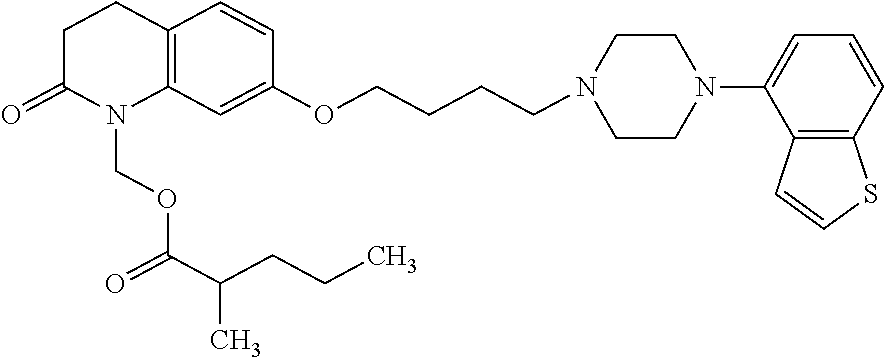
C1C(=O)N(COC(C(C)CCC)=O)C2=C(C1)C=CC(OCCCCN1CCN(C3=CC=CC4=C3C=CS4)CC1)=C2
